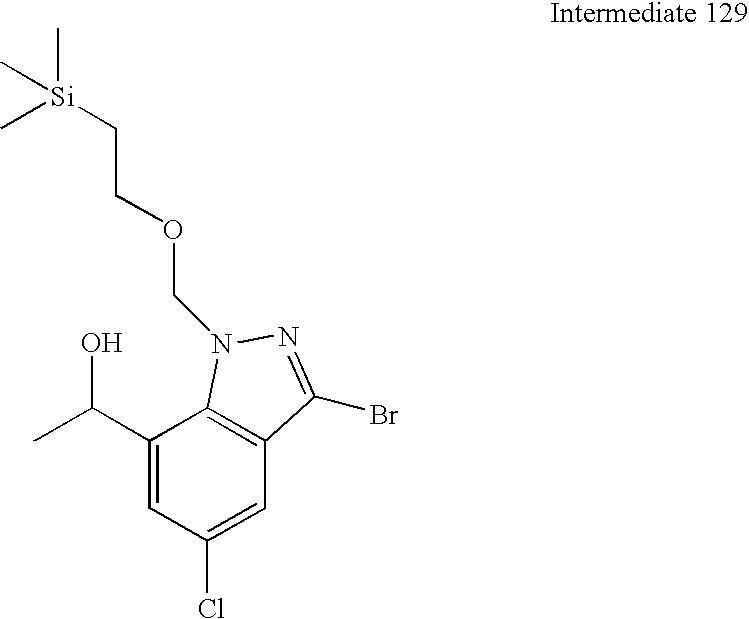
C1(C(O)C)=CC(Cl)=CC2=C1N(COCC[Si](C)(C)C)N=C2Br
